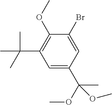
C1=C(C(OC)(C)OC)C=C(Br)C(OC)=C1C(C)(C)C
